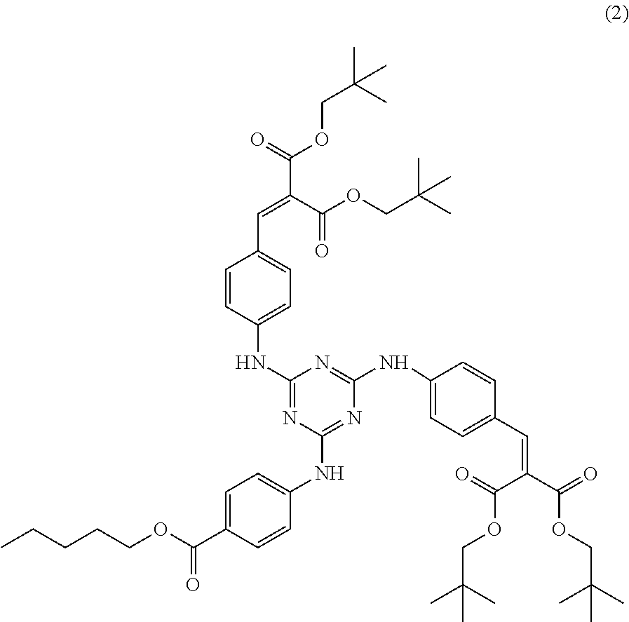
C1=CC(NC2=NC(NC3=CC=C(C(=O)OCCCCC)C=C3)=NC(NC3=CC=C(C=C(C(OCC(C)(C)C)=O)C(=O)OCC(C)(C)C)C=C3)=N2)=CC=C1C=C(C(OCC(C)(C)C)=O)C(=O)OCC(C)(C)C
